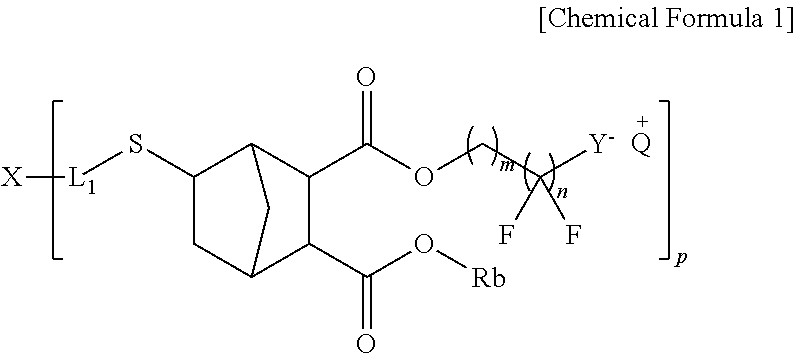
C1(S[L1][X])CC2C(C(O[Rb])=O)C(C(OCC(F)(F)[Y])=O)C1C2.[Q]
